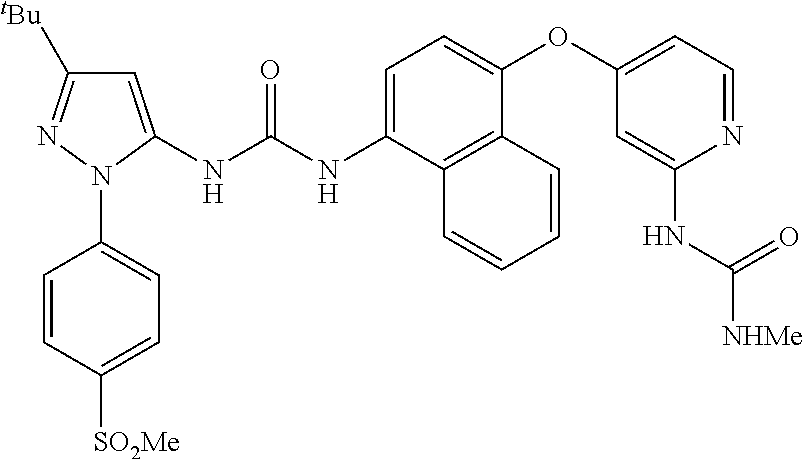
C1=CC([SO2Me])=CC=C1N1C(NC(NC2=CC=C(OC3=CC=NC(NC([NHMe])=O)=C3)C3=C2C=CC=C3)=O)=CC([tBu])=N1
